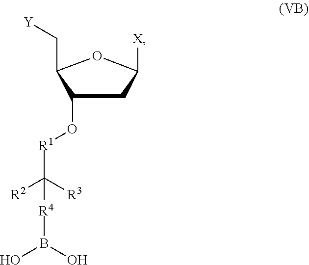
B(O)(O)[R4]C([R1]OC1C(C[Y])OC([X])C1)([R2])[R3]
